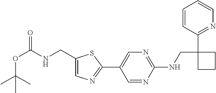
C1(NCC2(C3=NC=CC=C3)CCC2)=NC=C(C2=NC=C(CNC(OC(C)(C)C)=O)S2)C=N1
